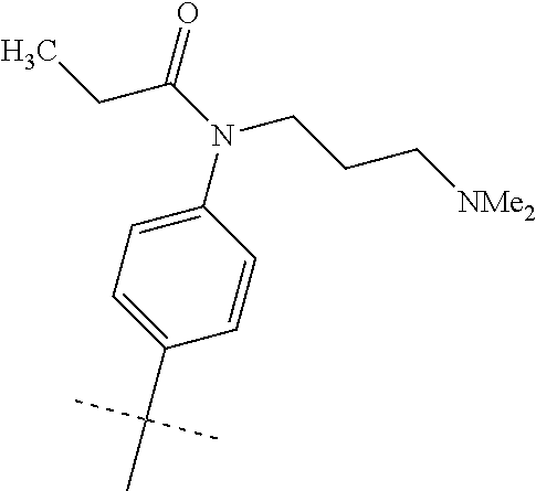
C1=C(N(C(=O)CC)CCC[NMe2])C=CC(C(C)(C)C)=C1
